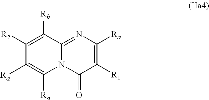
C1([R1])=C([Ra])N=C2N(C1=O)C([Ra])=C([Ra])C([R2])=C2[Rb]
